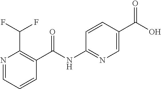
N1=CC=CC(C(NC2=NC=C(C(O)=O)C=C2)=O)=C1C(F)F
